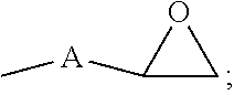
[A](C1CO1)C
